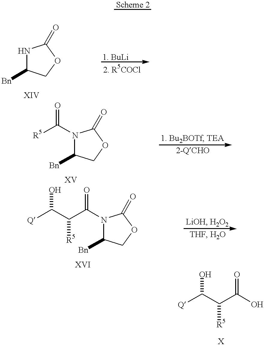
N1C(=O)OCC1[Bn].N1(C([R5])=O)C(=O)OCC1[Bn].N1(C(C([R5])C([Q])O)=O)C(=O)OCC1[Bn].C([R5])(C([Q])O)C(=O)O
